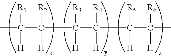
CC(C(C(C(C(C(C)([H])[R6])([H])[R5])([H])[R4])([H])[R3])([H])[R2])([H])[R1]
